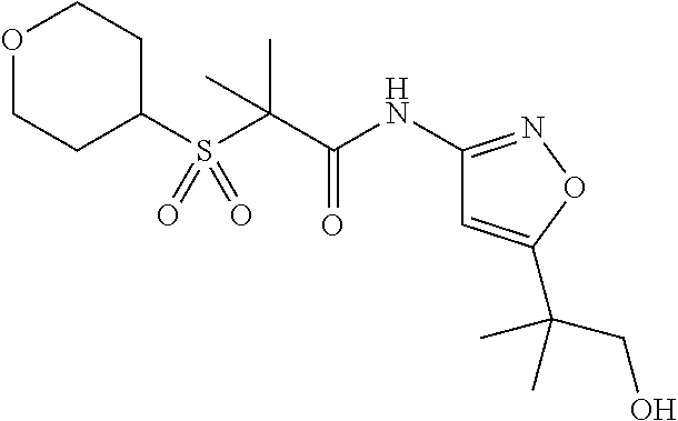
C1(S(C(C(NC2=NOC(C(CO)(C)C)=C2)=O)(C)C)(=O)=O)CCOCC1
